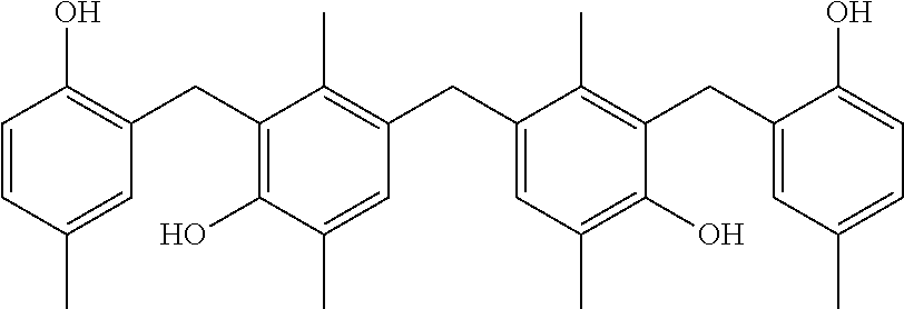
C1(CC2=C(O)C=CC(C)=C2)=C(O)C(C)=CC(CC2=CC(C)=C(O)C(CC3=CC(C)=CC=C3O)=C2C)=C1C
